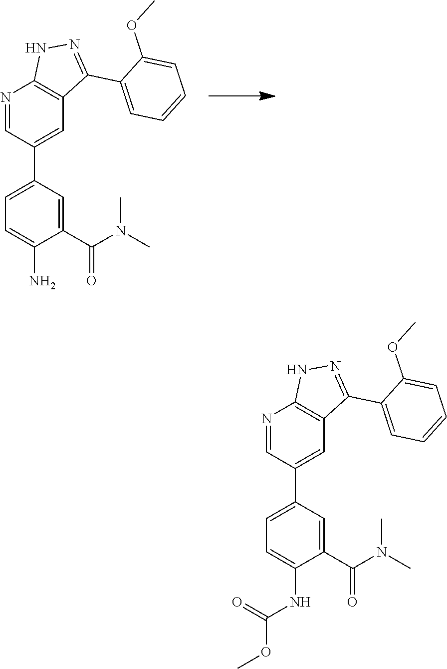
C1=C(C2=CC3=C(N=C2)NN=C3C2=CC=CC=C2OC)C=C(C(N(C)C)=O)C(N)=C1.C1=C(C2=CC3=C(N=C2)NN=C3C2=CC=CC=C2OC)C=C(C(N(C)C)=O)C(NC(=O)OC)=C1
